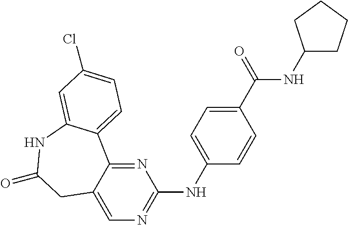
C12=NC(NC3=CC=C(C(=O)NC4CCCC4)C=C3)=NC=C1CC(=O)NC1=CC(Cl)=CC=C21
